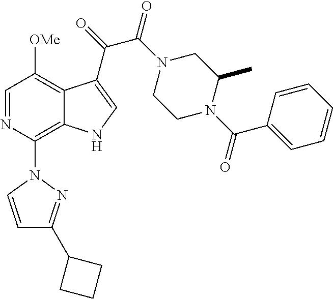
C1=NC(N2C=CC(C3CCC3)=N2)=C2C(=C1[OMe])C(C(C(=O)N1CCN(C(C3=CC=CC=C3)=O)C(C)C1)=O)=CN2
